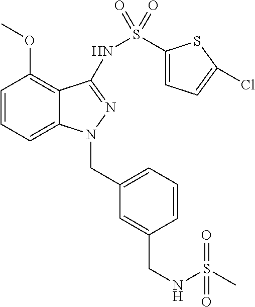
C1=CC=C2C(=C1OC)C(NS(C1=CC=C(Cl)S1)(=O)=O)=NN2CC1=CC=CC(CNS(C)(=O)=O)=C1
